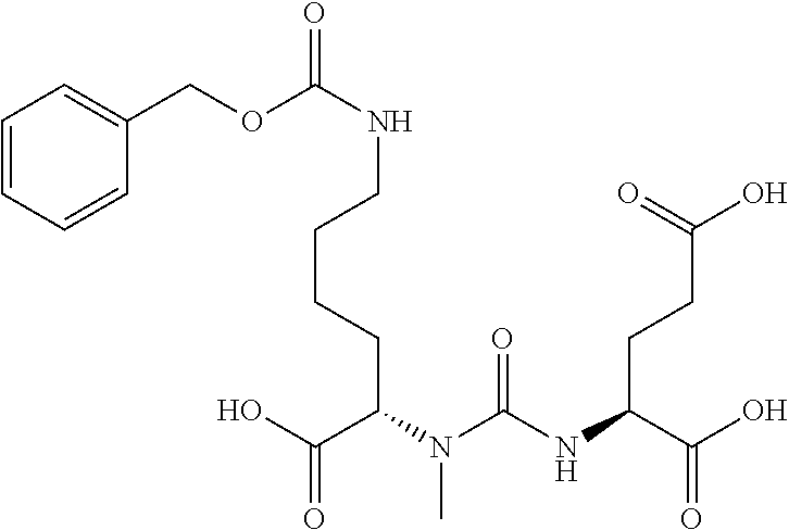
N(C(=O)N(C(C(O)=O)CCCCNC(OCC1=CC=CC=C1)=O)C)C(C(O)=O)CCC(O)=O
